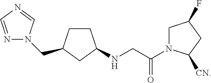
C1C(NCC(N2CC(F)CC2[CN])=O)CCC1CN1N=CN=C1
